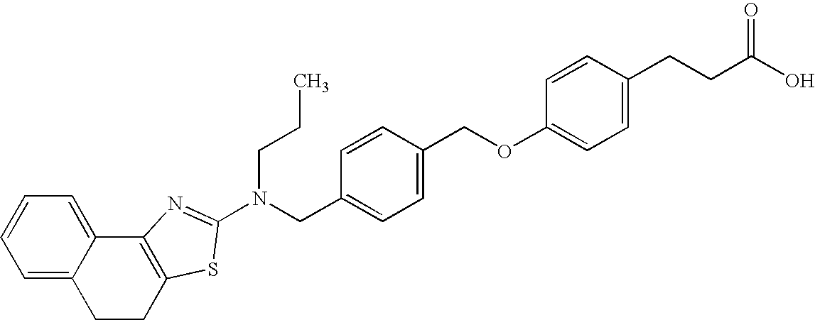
C1=C2C(=CC=C1)C1=C(CC2)SC(N(CCC)CC2=CC=C(COC3=CC=C(CCC(O)=O)C=C3)C=C2)=N1
